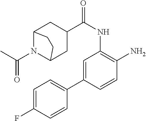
C1=C(C2=CC=C(F)C=C2)C=CC(N)=C1NC(=O)C1CC2N(C(=O)C)C(C1)CC2
